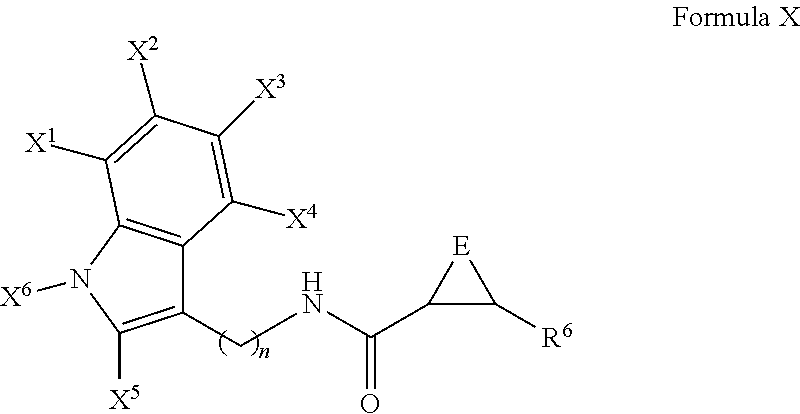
C1(CNC(=O)C2C([R6])[E]2)=C([X5])N([X6])C2=C1C([X4])=C([X3])C([X2])=C2[X1]
